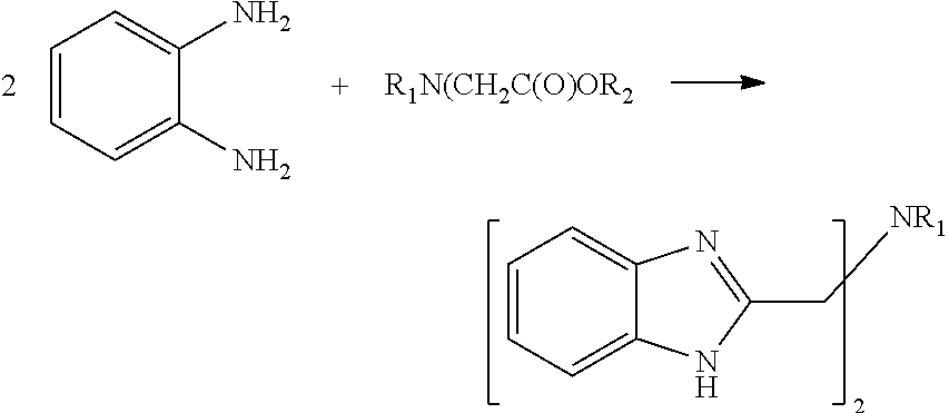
C1=CC=C(N)C(N)=C1.C1=CC=C2C(=C1)N=C(C[NR1])N2
